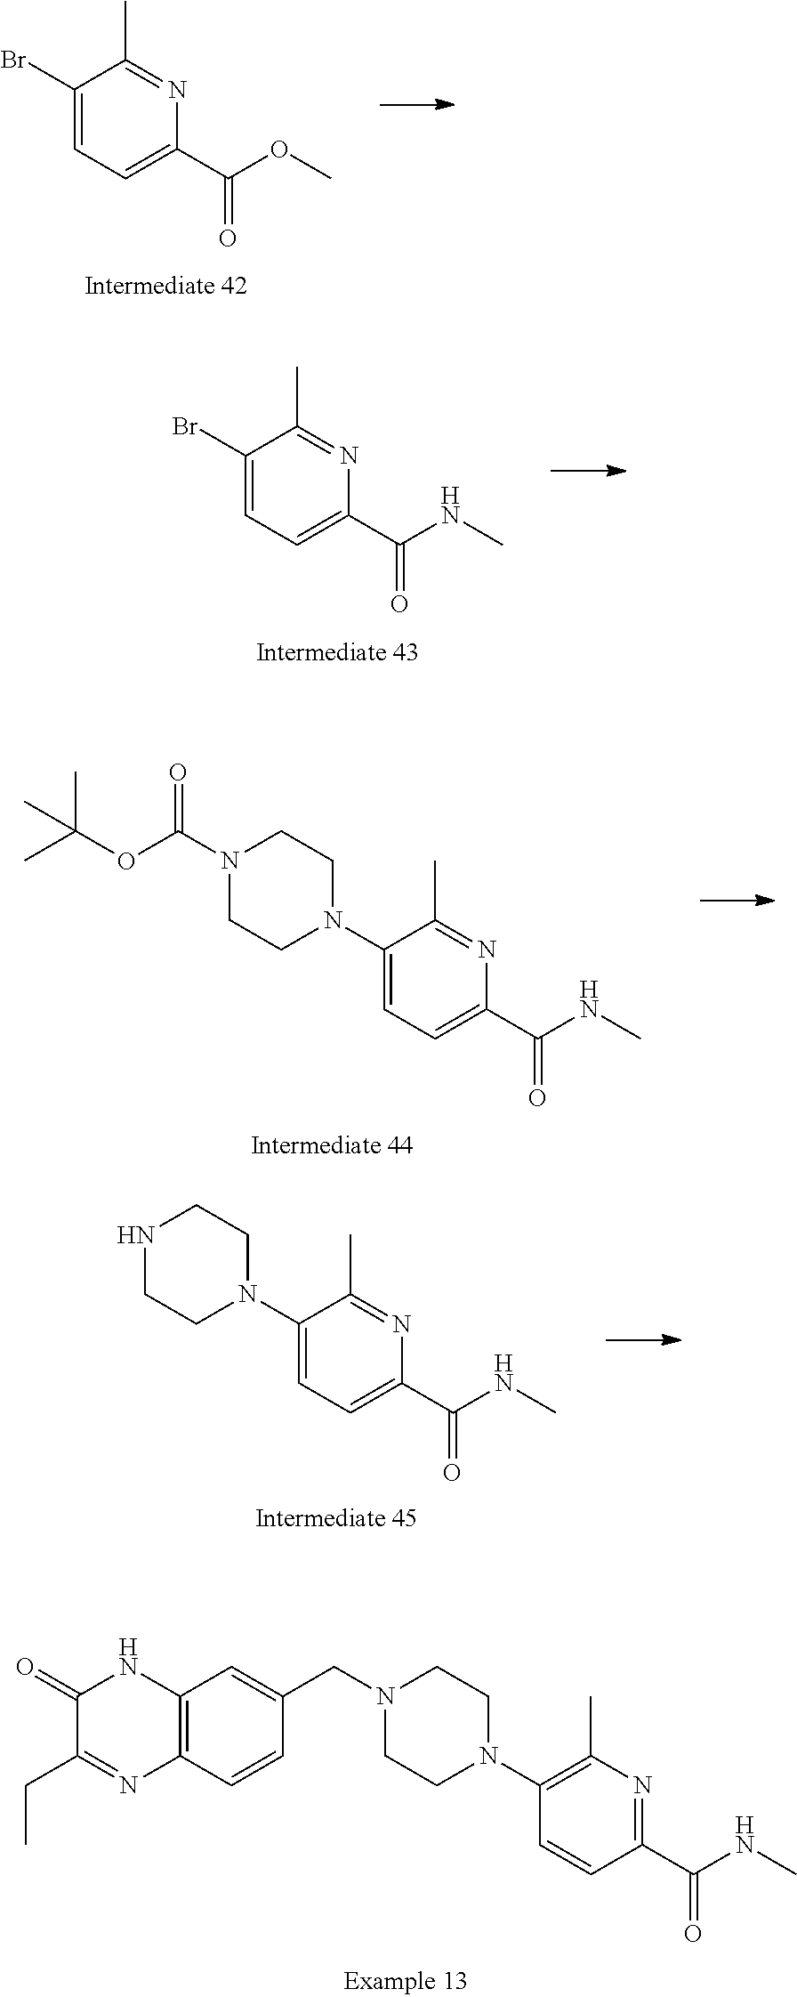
C1(=O)C(CC)=NC2=C(N1)C=C(CN1CCN(C3=C(C)N=C(C(=O)NC)C=C3)CC1)C=C2.C1(Br)=CC=C(C(=O)OC)N=C1C.C1(Br)=CC=C(C(=O)NC)N=C1C.C(N1CCN(C2=CC=C(C(=O)NC)N=C2C)CC1)(=O)OC(C)(C)C.N1CCN(C2=CC=C(C(=O)NC)N=C2C)CC1
